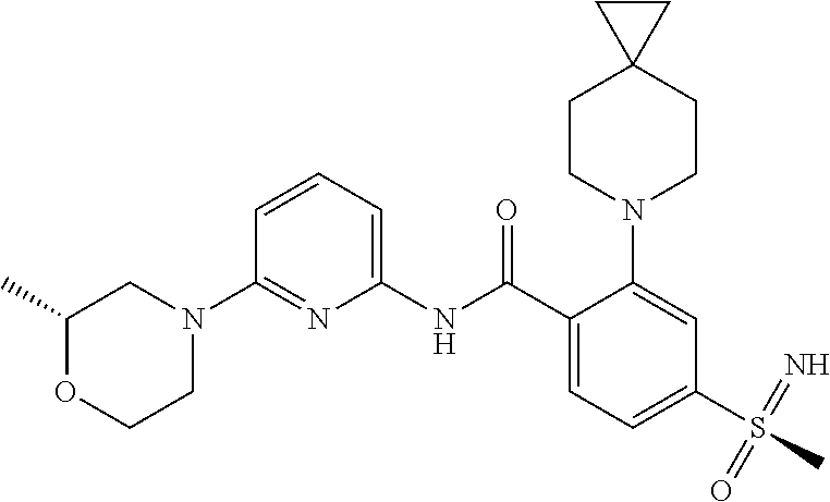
N1(C2=NC(NC(C3=CC=C(S(=N)(=O)C)C=C3N3CCC4(CC3)CC4)=O)=CC=C2)CC(C)OCC1
